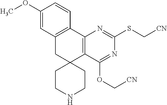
C1(OC)=CC2=C(C=C1)C1=C(C3(C2)CCNCC3)C(OC[CN])=NC(SC[CN])=N1
